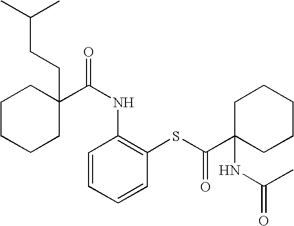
C1CCCC(CCC(C)C)(C(NC2=C(SC(=O)C3(NC(=O)C)CCCCC3)C=CC=C2)=O)C1
